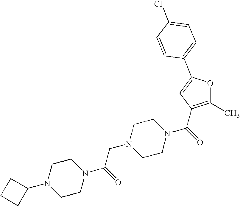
C1(C)=C(C(=O)N2CCN(CC(N3CCN(C4CCC4)CC3)=O)CC2)C=C(C2=CC=C(Cl)C=C2)O1
